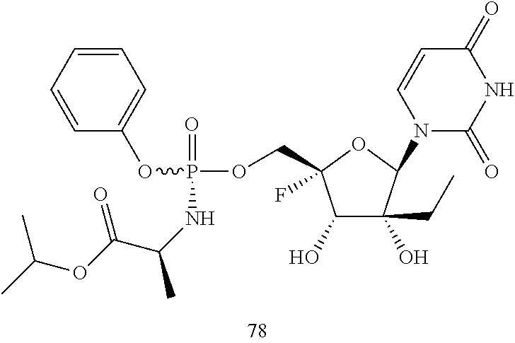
C1(O)C(O)(CC)C(N2C(=O)NC(=O)C=C2)OC1(COP(=O)(OC1=CC=CC=C1)NC(C)C(OC(C)C)=O)F
